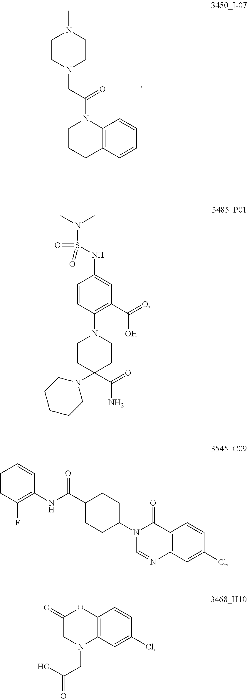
C12=C(C=CC=C1)CCCN2C(CN1CCN(C)CC1)=O.C1=CC(N2CCC(N3CCCCC3)(C(=O)N)CC2)=C(C(=O)O)C=C1NS(=O)(=O)N(C)C.C1=CC(F)=C(NC(C2CCC(N3C=NC4=C(C3=O)C=CC(Cl)=C4)CC2)=O)C=C1.C12=C(C=CC(Cl)=C1)OC(=O)CN2CC(=O)O
